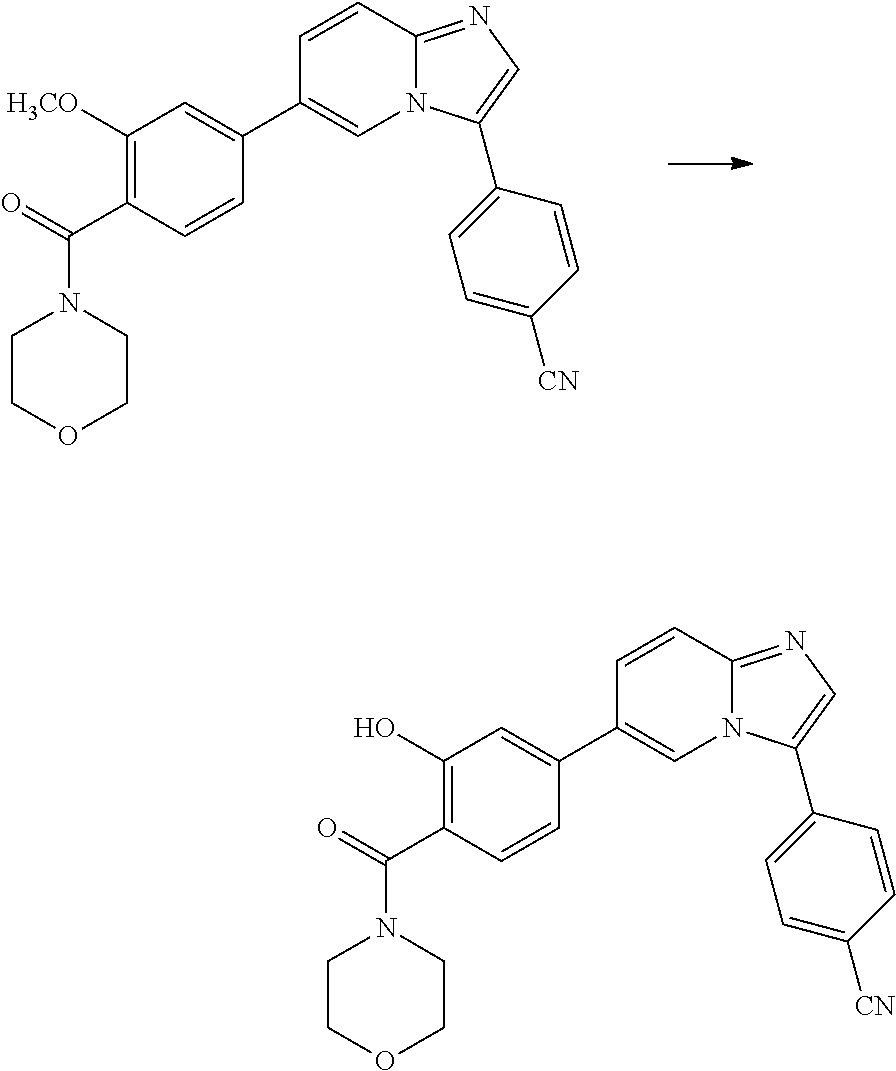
C1(C2=CN3C(=NC=C3C3=CC=C([CN])C=C3)C=C2)=CC([H3CO])=C(C(=O)N2CCOCC2)C=C1.C1(C2=CN3C(=NC=C3C3=CC=C([CN])C=C3)C=C2)=CC(O)=C(C(=O)N2CCOCC2)C=C1
